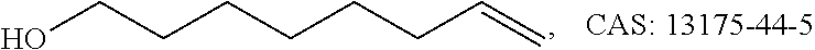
OCCCCCCC=C
